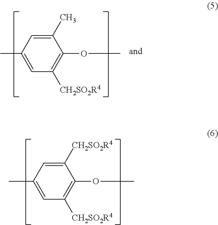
C1(C)=CC(C)=CC([CH2SO2R4])=C1OC.C1([CH2SO2R4])=CC(C)=CC([CH2SO2R4])=C1OC
